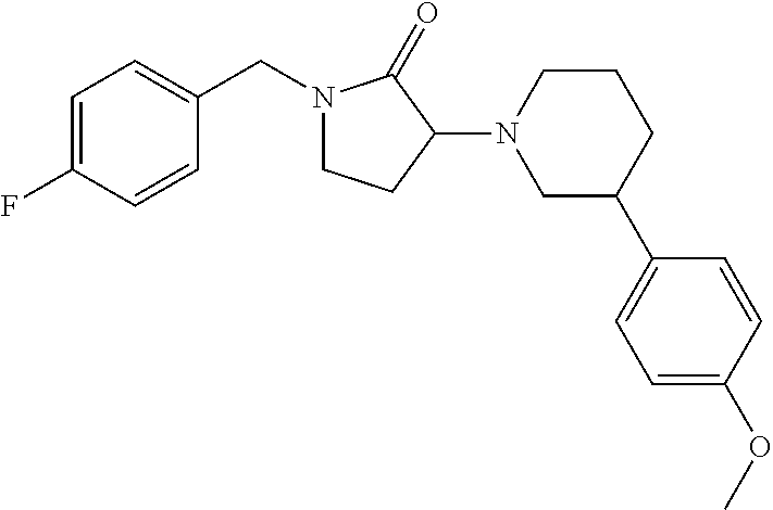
C1=C(F)C=CC(CN2CCC(N3CC(C4=CC=C(OC)C=C4)CCC3)C2=O)=C1
